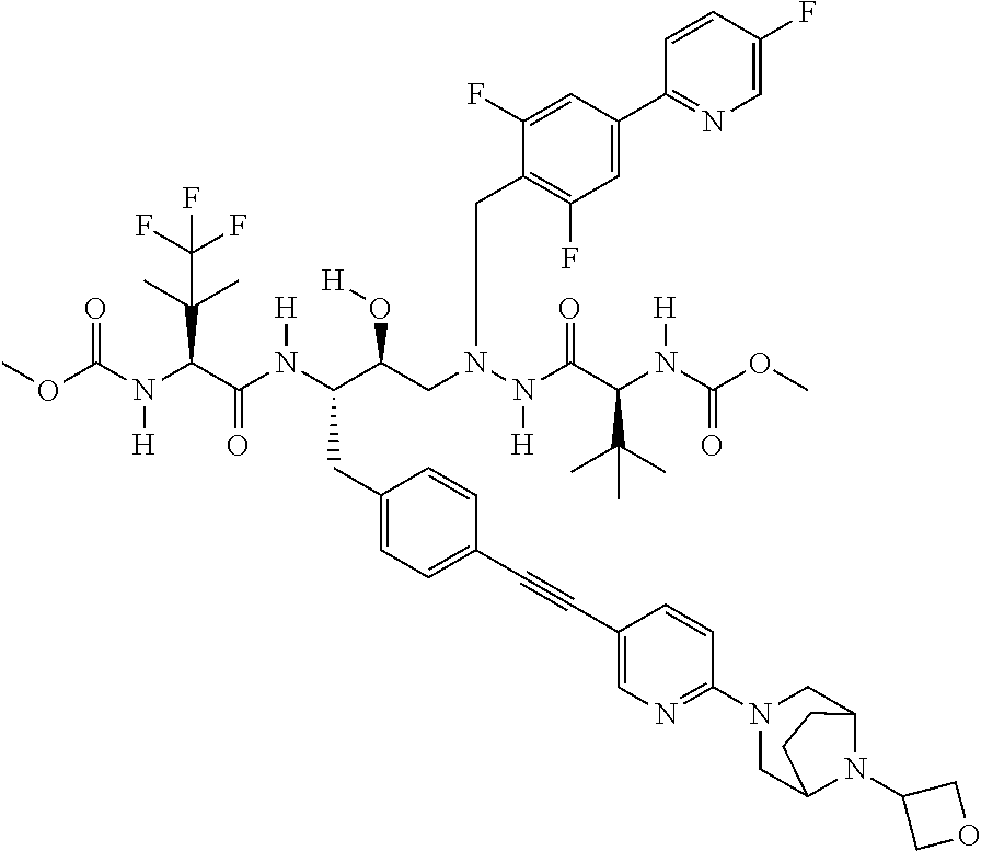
COC(=O)N(C(C(=O)N(C(C(CN(CC1=C(F)C=C(C2=NC=C(F)C=C2)C=C1F)N(C(C(C(C)(C)C)N(C(OC)=O)[H])=O)[H])O[H])CC1=CC=C(C#CC2=CN=C(N3CC4N(C5COC5)C(C3)CC4)C=C2)C=C1)[H])C(C)(C)C(F)(F)F)[H]
